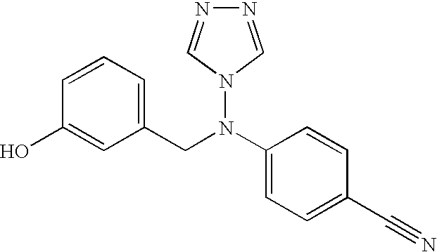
C1=CC=C(CN(C2=CC=C(C#N)C=C2)N2C=NN=C2)C=C1O
